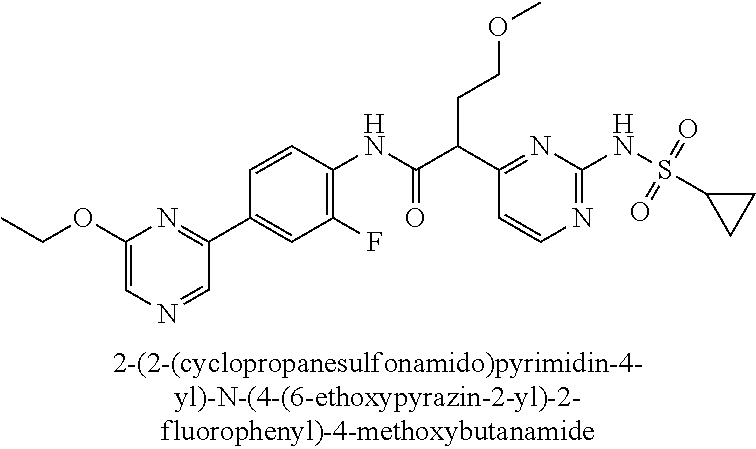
C1(NC(=O)C(C2=NC(NS(C3CC3)(=O)=O)=NC=C2)CCOC)=C(F)C=C(C2=NC(OCC)=CN=C2)C=C1
